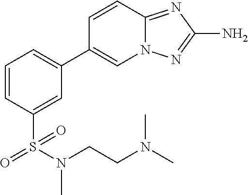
C1=CC(S(N(CCN(C)C)C)(=O)=O)=CC(C2=CN3C(=NC(N)=N3)C=C2)=C1
